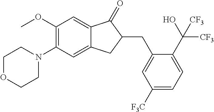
C1(OC)=C(N2CCOCC2)C=C2C(=C1)C(=O)C(CC1=CC([F3C])=CC=C1C([CF3])([CF3])O)C2
